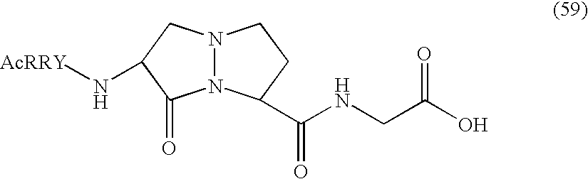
N12N(CC(N[AcRRY])C1=O)CCC2C(NCC(O)=O)=O
